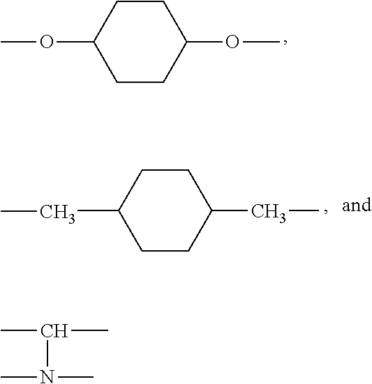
O(C1CCC(OC)CC1)C.C(C1CCC(CC)CC1)C.CC(C)N(C)C
